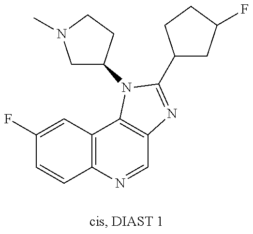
C1(F)=CC2=C(C=C1)N=CC1=C2N(C2CN(C)CC2)C(C2CC(F)CC2)=N1
